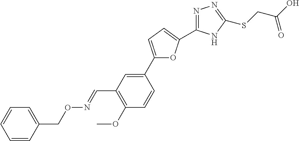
C1=CC(CON=CC2=C(OC)C=CC(C3=CC=C(C4=NN=C(SCC(O)=O)N4)O3)=C2)=CC=C1
